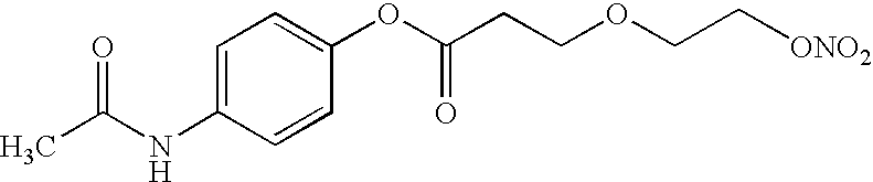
C1=C(NC(C)=O)C=CC(OC(CCOCC[ONO2])=O)=C1
